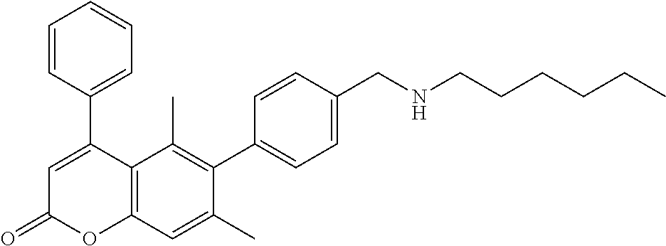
C1(C2=CC(=O)OC3=C2C(C)=C(C2=CC=C(CNCCCCCC)C=C2)C(C)=C3)=CC=CC=C1
